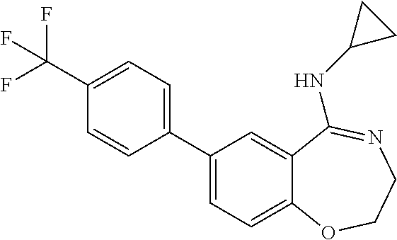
C1(C2=CC=C3C(=C2)C(NC2CC2)=NCCO3)=CC=C(C(F)(F)F)C=C1
